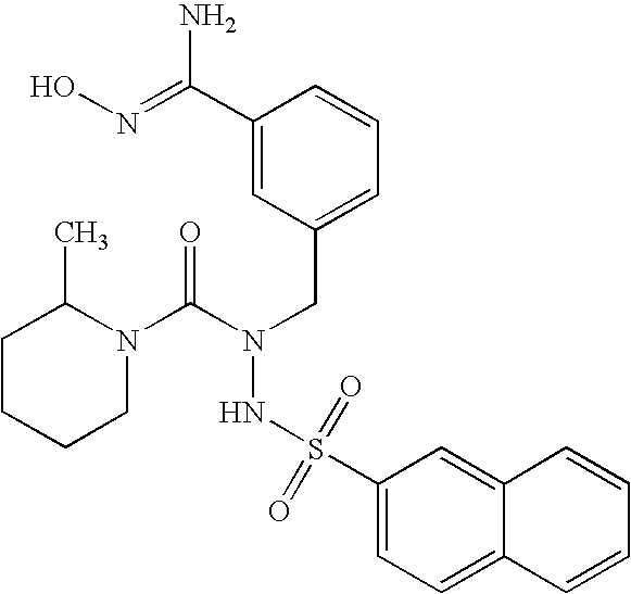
C1CCCN(C(N(CC2=CC=CC(C(=NO)N)=C2)NS(=O)(=O)C2=CC=C3C(=C2)C=CC=C3)=O)C1C
